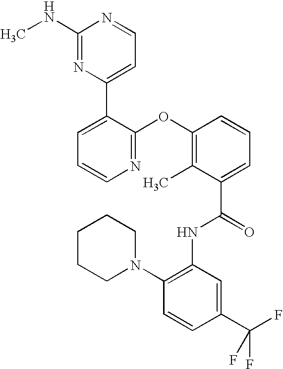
N1=C(OC2=C(C)C(C(=O)NC3=C(N4CCCCC4)C=CC(C(F)(F)F)=C3)=CC=C2)C(C2=CC=NC(NC)=N2)=CC=C1
